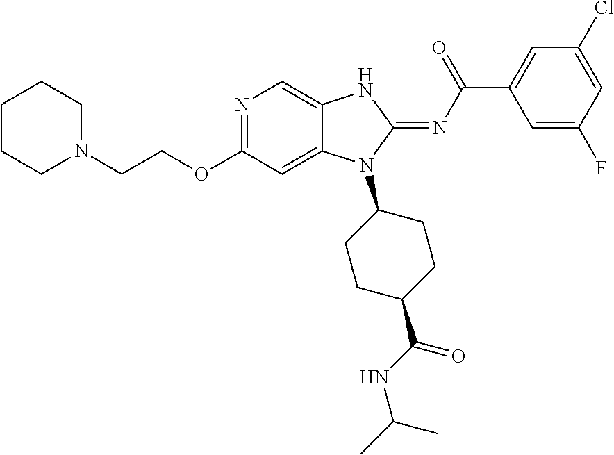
C1CCN(CCOC2=NC=C3C(=C2)N(C2CCC(C(NC(C)C)=O)CC2)C(=NC(C2=CC(Cl)=CC(F)=C2)=O)N3)CC1
